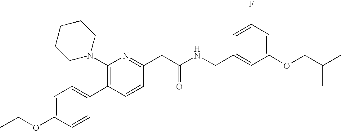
C1(OCC)=CC=C(C2=C(N3CCCCC3)N=C(CC(NCC3=CC(OCC(C)C)=CC(F)=C3)=O)C=C2)C=C1
